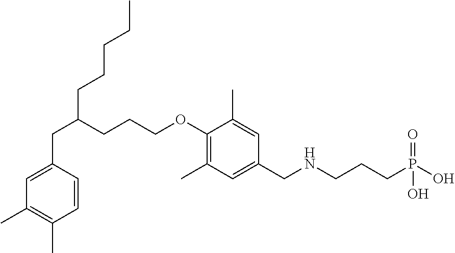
C1=CC(CC(CCCCC)CCCOC2=C(C)C=C(CNCCCP(O)(O)=O)C=C2C)=CC(C)=C1C
